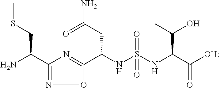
C1(C(N)CSC)=NOC(C(NS(=O)(NC(C([OH])=O)C(O)C)=O)CC(N)=O)=N1
